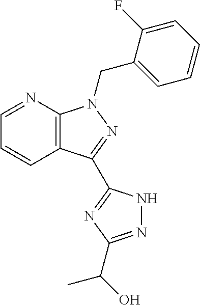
C1=NC2=C(C=C1)C(C1=NC(C(O)C)=NN1)=NN2CC1=CC=CC=C1F
